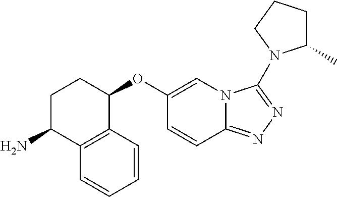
NC1C2=C(C(OC3=CN4C(=NN=C4N4C(C)CCC4)C=C3)CC1)C=CC=C2
